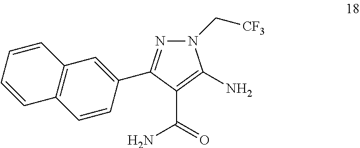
N1(C[CF3])N=C(C2=CC3=C(C=C2)C=CC=C3)C(C(=O)N)=C1N
